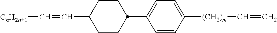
C1(C2CCC(C=C[CnH2n+1])CC2)=CC=C([(CH2)m]C=C)C=C1
